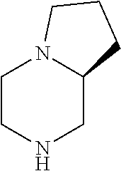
C1CNCC2N1CCC2
